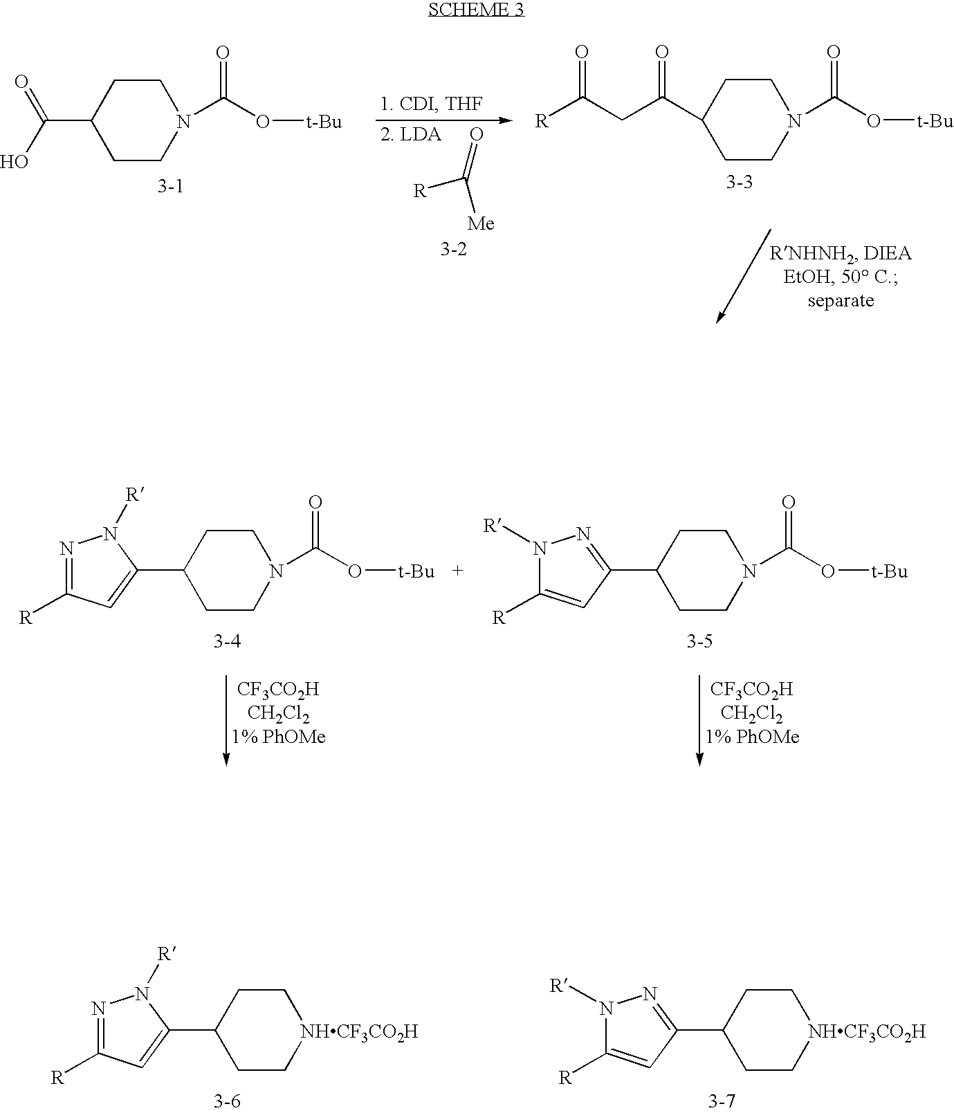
C1CN(C(O[t-Bu])=O)CCC1C(=O)O.C(=O)([R])[Me].[R]C(CC(C1CCN(C(O[t-Bu])=O)CC1)=O)=O.N1=C([R])C=C(C2CCN(C(O[t-Bu])=O)CC2)N1[R].N1([R])C([R])=CC(C2CCN(C(O[t-Bu])=O)CC2)=N1.N1=C([R])C=C(C2CC[NHCF3CO2H]CC2)N1[R].N1([R])C([R])=CC(C2CC[NHCF3CO2H]CC2)=N1
